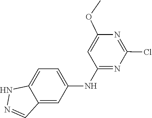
C1=C2C(=CC(NC3=NC(Cl)=NC(OC)=C3)=C1)C=NN2
